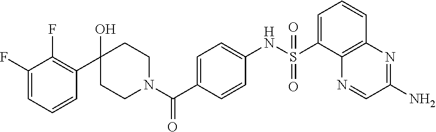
C1(O)(C2=C(F)C(F)=CC=C2)CCN(C(C2=CC=C(NS(C3=CC=CC4=C3N=CC(N)=N4)(=O)=O)C=C2)=O)CC1
